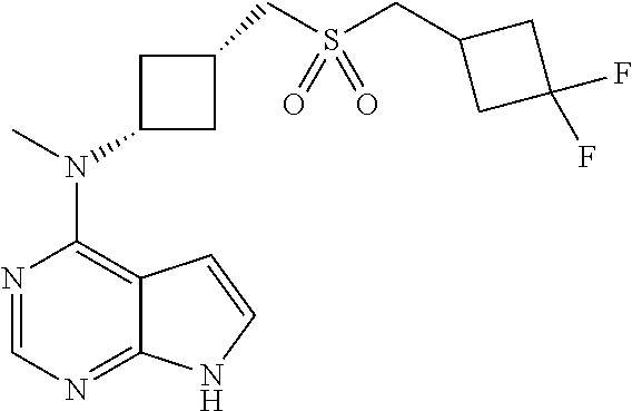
N1=CN=C2C(=C1N(C)C1CC(CS(CC3CC(F)(F)C3)(=O)=O)C1)C=CN2
